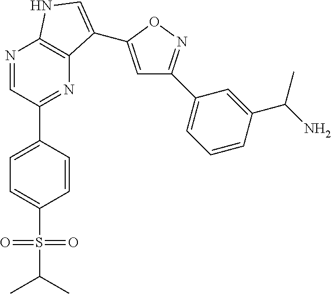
N1=CC(C2=CC=C(S(=O)(=O)C(C)C)C=C2)=NC2=C1NC=C2C1=CC(C2=CC=CC(C(N)C)=C2)=NO1
